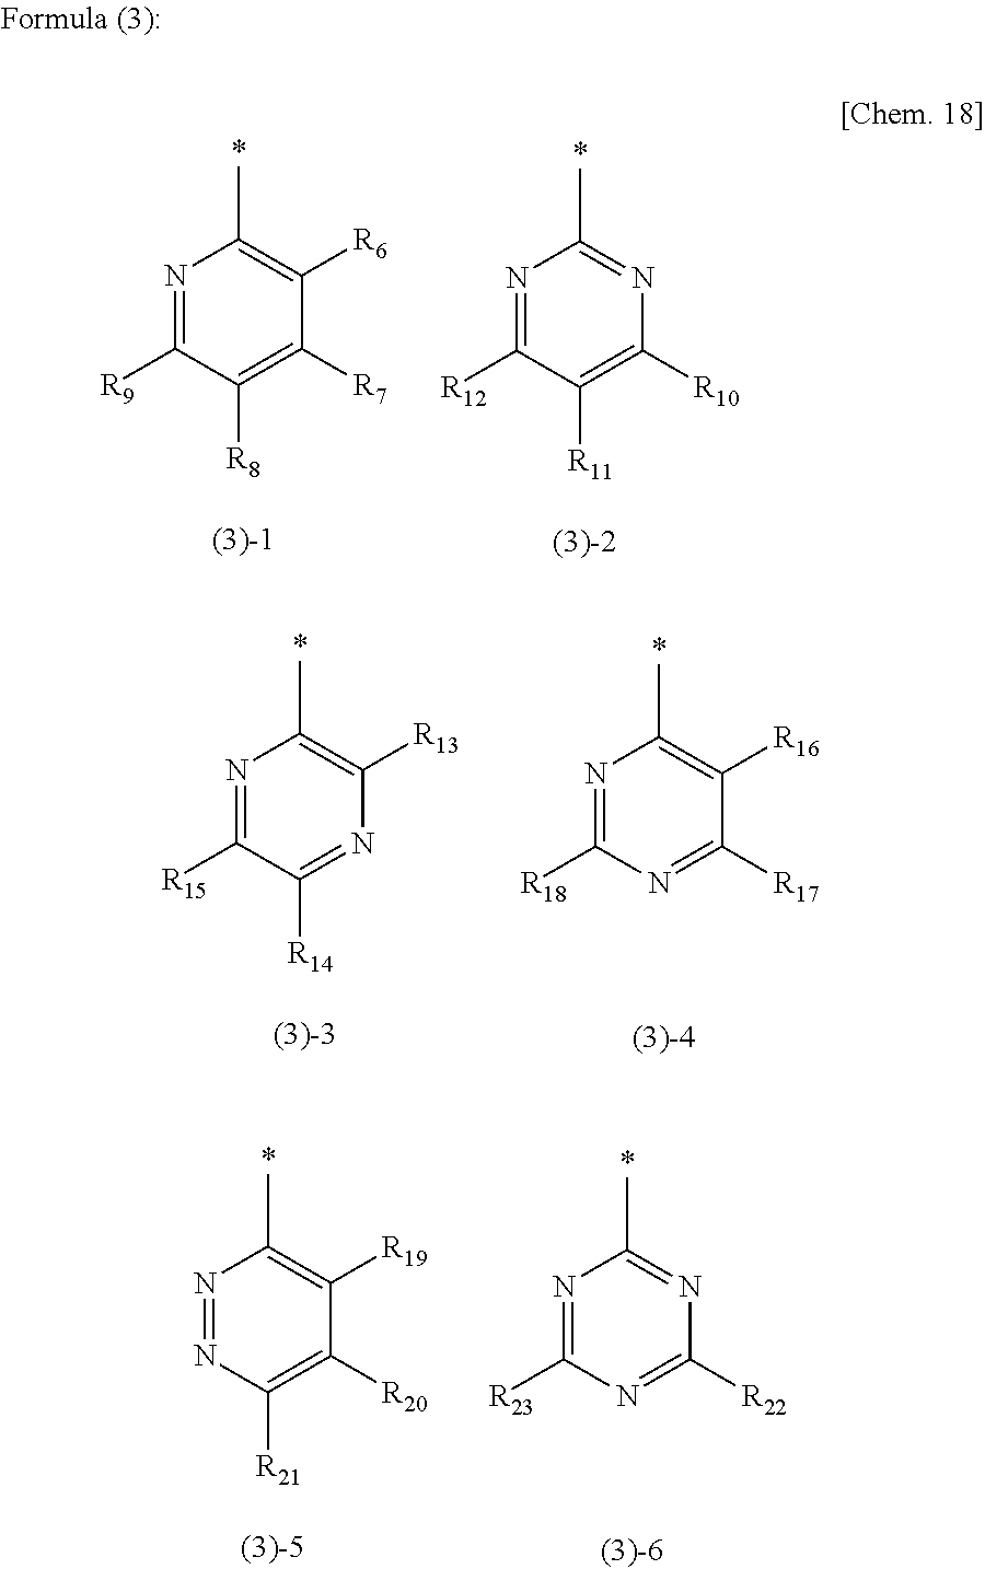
N1=C([R9])C([R8])=C([R7])C([R6])=C1C.N1=C([R12])C([R11])=C([R10])N=C1C.N1=C([R15])C([R14])=NC([R13])=C1C.N1=C([R18])N=C([R17])C([R16])=C1C.N1=NC([R21])=C([R20])C([R19])=C1C.N1=C([R23])N=C([R22])N=C1C
